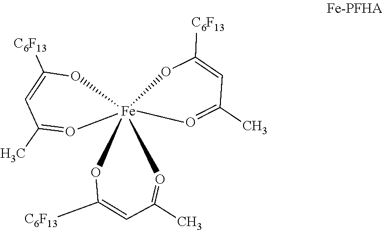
O1[Fe]23(OC([C6F13])=CC(C)=O2)(OC([C6F13])=CC(C)=O3)O=C(C)C=C1[C6F13]
